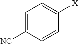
C1=C([NC])C=CC([X])=C1
